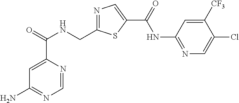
C1=NC(C(=O)NCC2=NC=C(C(=O)NC3=NC=C(Cl)C([CF3])=C3)S2)=CC(N)=N1
